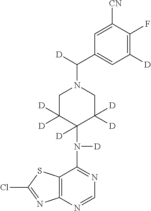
C1([CN])=CC(C([D])N2CC([D])([D])C(N([D])C3=NC=NC4=C3SC(Cl)=N4)([D])C([D])([D])C2)=CC([D])=C1F
